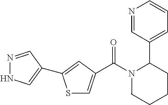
C(N1CCCCC1C1=CC=CN=C1)(=O)C1=CSC(C2=CNN=C2)=C1
